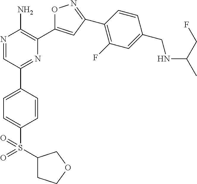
N1=CC(C2=CC=C(S(C3CCOC3)(=O)=O)C=C2)=NC(C2=CC(C3=C(F)C=C(CNC(C)CF)C=C3)=NO2)=C1N
